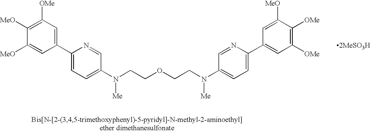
C1([MeO])=C([OMe])C=C(C2=CC=C(N([Me])CCOCCN([Me])C3=CC=C(C4=CC([OMe])=C([OMe])C([MeO])=C4)N=C3)C=N2)C=C1[MeO].[2MeSO3H]
